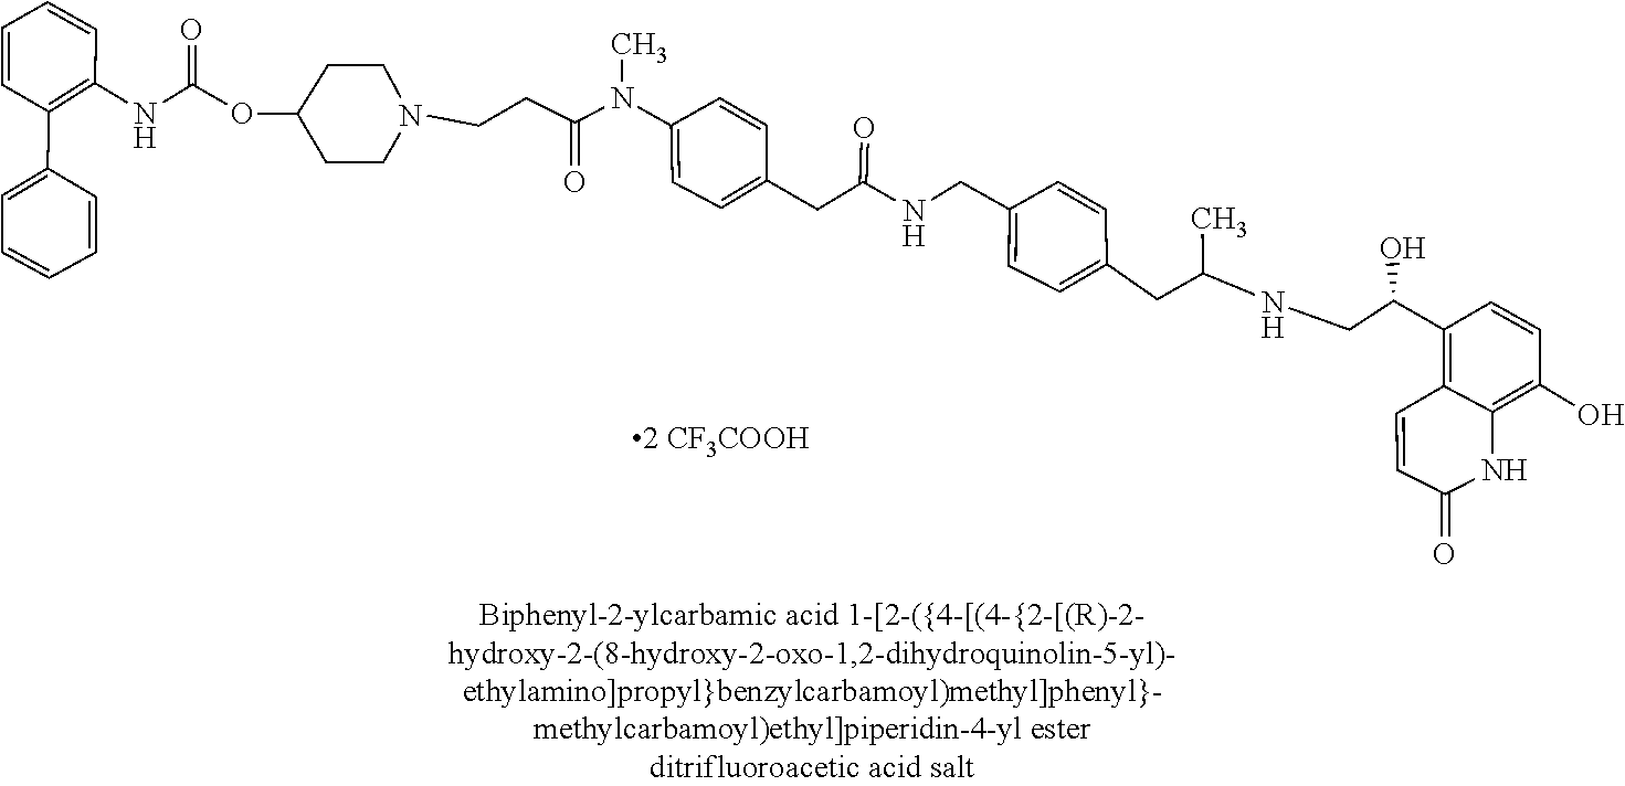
C1=CC(NC(=O)OC2CCN(CCC(=O)N(C)C3=CC=C(CC(=O)NCC4=CC=C(CC(C)NCC(C5=C6C=CC(=O)NC6=C(O)C=C5)O)C=C4)C=C3)CC2)=C(C2=CC=CC=C2)C=C1
